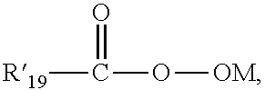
[R19]C(O[OM])=O
